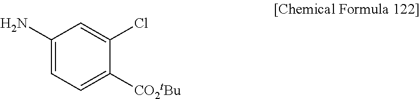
C1(N)=CC=C([CO2tBu])C(Cl)=C1
